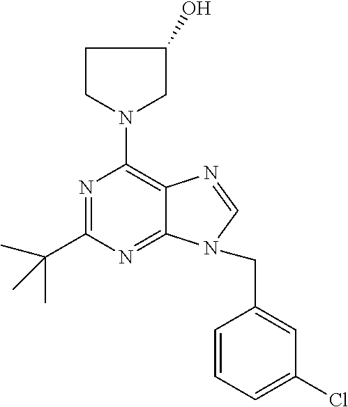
N1=C(C(C)(C)C)N=C2C(=C1N1CC(O)CC1)N=CN2CC1=CC(Cl)=CC=C1
